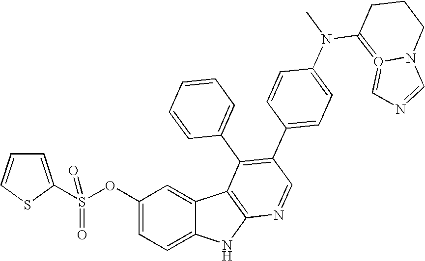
O(C1=CC=C2C(=C1)C1=C(N2)N=CC(C2=CC=C(N(C3=O4=CN=CN4CCC3)C)C=C2)=C1C1=CC=CC=C1)S(=O)(C1=CC=CS1)=O
